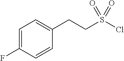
C1(CCS(Cl)(=O)=O)=CC=C(F)C=C1
